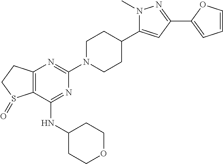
C12=C(C(NC3CCOCC3)=NC(N3CCC(C4=CC(C5=CC=CO5)=NN4C)CC3)=N1)S(=O)CC2
